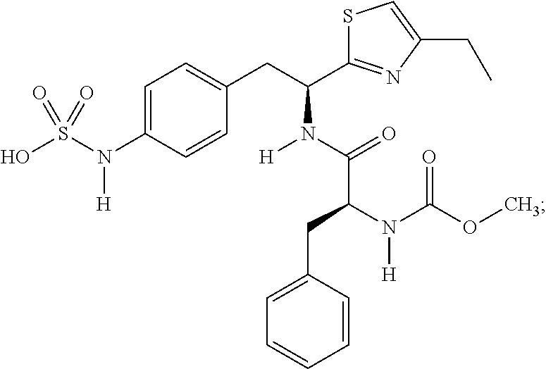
C1=C(N(S(O)(=O)=O)[H])C=CC(CC(N(C(=O)C(CC2=CC=CC=C2)N(C(OC)=O)[H])[H])C2=NC(CC)=CS2)=C1
